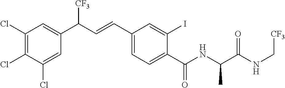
C1(Cl)=C(Cl)C(Cl)=CC(C(C=CC2=CC=C(C(NC(C(NC[CF3])=O)C)=O)C(I)=C2)[CF3])=C1
